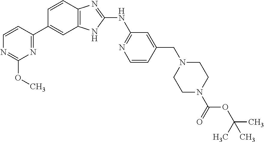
C1=CC2=C(C=C1C1=NC(OC)=NC=C1)NC(NC1=NC=CC(CN3CCN(C(=O)OC(C)(C)C)CC3)=C1)=N2
